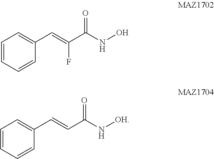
C1=CC=CC(C=C(C(NO)=O)F)=C1.C1=CC=CC(C=CC(N[OH])=O)=C1
